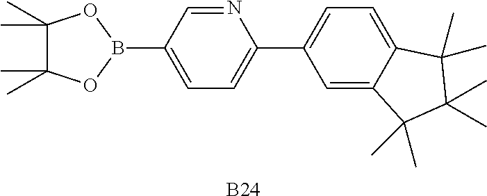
C1=C(B2OC(C)(C)C(C)(C)O2)C=NC(C2=CC=C3C(=C2)C(C)(C)C(C)(C)C3(C)C)=C1.[B24]
